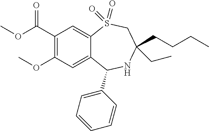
C1(C(OC)=O)=C(OC)C=C2C(=C1)S(=O)(=O)CC(CCCC)(CC)NC2C1=CC=CC=C1
